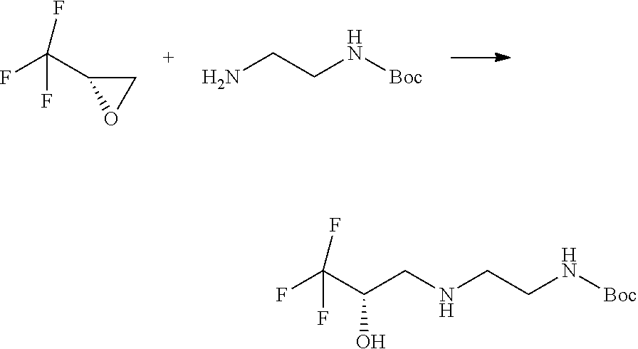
C(C1OC1)(F)(F)F.NCCN[Boc].C(C(CNCCN[Boc])O)(F)(F)F
